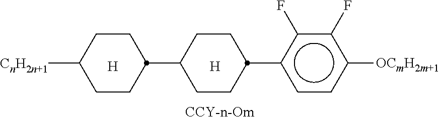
[H].[H].[CnH2n+1]C1CCC(C2CCC(c3ccc([OCmH2m+1])c(F)c3F)CC2)CC1
